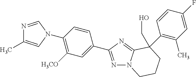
N1=CN(C2=C([H3CO])C=C(C3=NN4C(=N3)C(C3=C(C)C=C(F)C=C3)(CO)CCC4)C=C2)C=C1C
